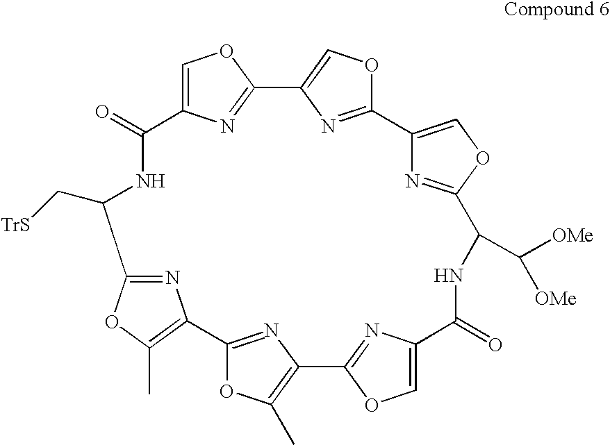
C12=NC(=C(C)O1)C1=NC(=C(C)O1)C1=NC(=CO1)C(=O)NC(C([OMe])[OMe])C1=NC(=CO1)C1=NC(=CO1)C1=NC(=CO1)C(=O)NC2C[TrS]
